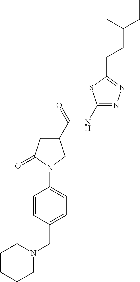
C(C1=CC=C(N2C(=O)CC(C(NC3=NN=C(CCC(CC)C)S3)=O)C2)C=C1)N1CCCCC1
